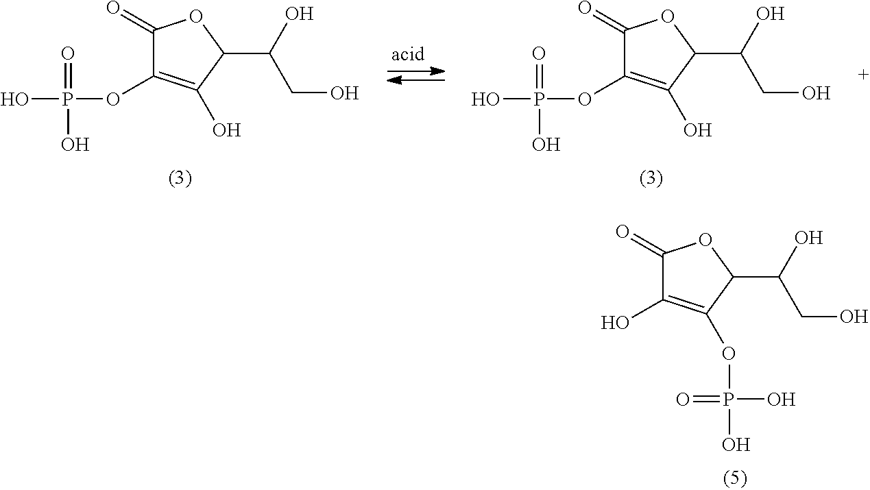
OP(OC1=C(O)C(C(O)CO)OC1=O)(=O)O.OP(OC1=C(O)C(C(O)CO)OC1=O)(=O)O.OC1=C(OP(O)(=O)O)C(C(O)CO)OC1=O
